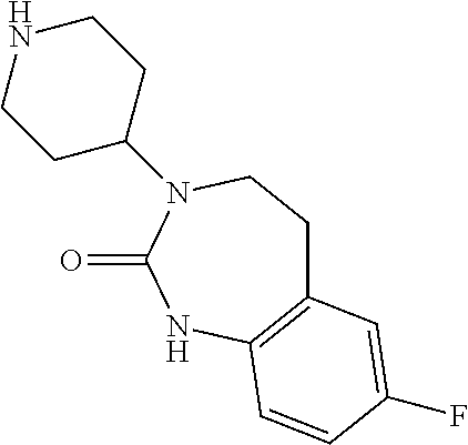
C12=C(NC(=O)N(C3CCNCC3)CC1)C=CC(F)=C2
